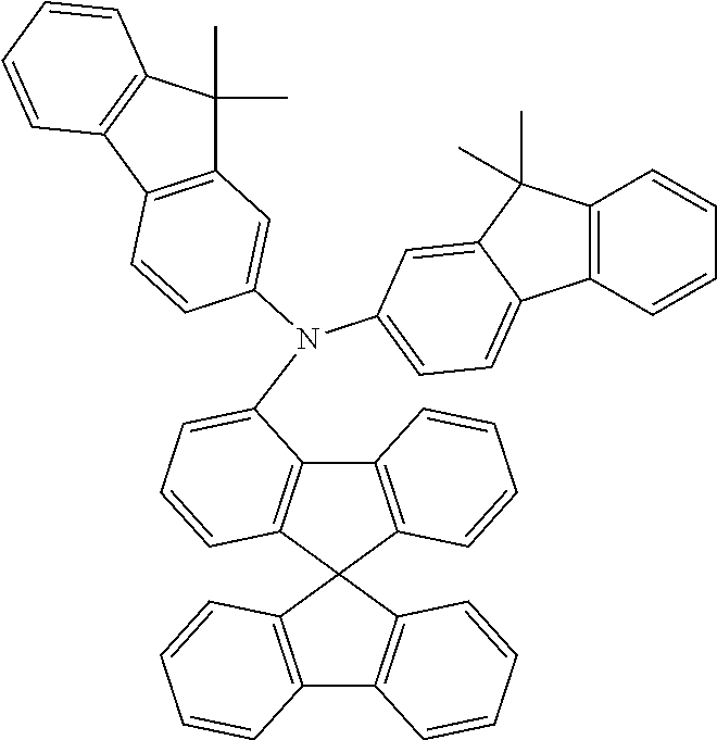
C12=C(C3(C4=C1C(N(C1=CC5=C(C6=C(C5(C)C)C=CC=C6)C=C1)C1=CC=C5C6=C(C(C)(C)C5=C1)C=CC=C6)=CC=C4)C1=C(C4=C3C=CC=C4)C=CC=C1)C=CC=C2
